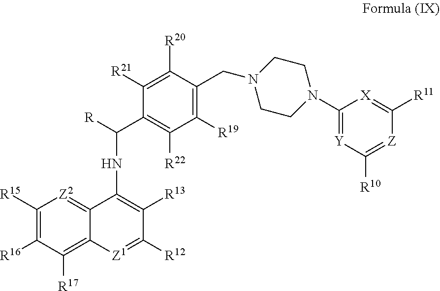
C12=C([R17])C([R16])=C([R15])[Z2]=C1C(NC(C1=C([R22])C([R19])=C(CN3CCN(C4=[Y]C([R10])=[Z]C([R11])=[X]4)CC3)C([R20])=C1[R21])[R])=C([R13])C([R12])=[Z1]2
